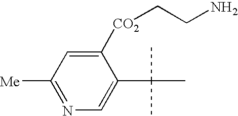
C1([CO2]CCN)=CC([Me])=NC=C1C(C)(C)C
